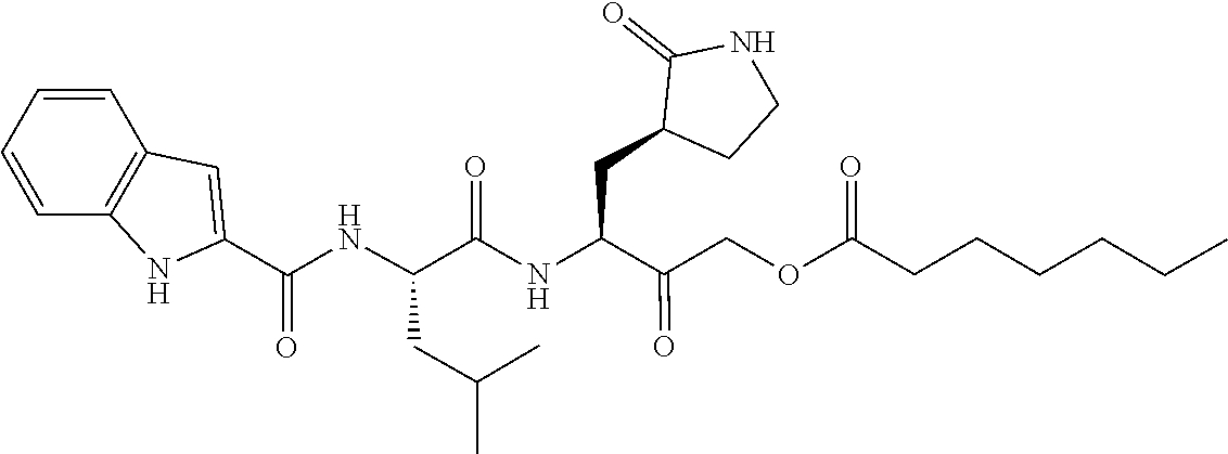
C(CCCC)CC(OCC(=O)C(CC1C(=O)NCC1)NC(C(NC(C1=CC2=C(C=CC=C2)N1)=O)CC(C)C)=O)=O
